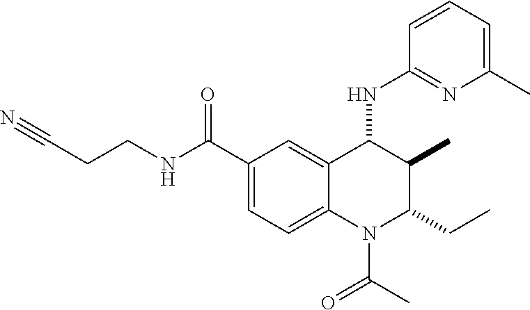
C1(C(NCCC#N)=O)=CC=C2C(=C1)C(NC1=NC(C)=CC=C1)C(C)C(CC)N2C(C)=O
